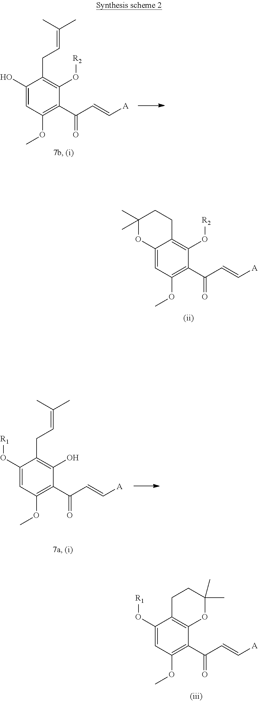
C1(O)=CC(OC)=C(C(C=C[A])=O)C(O[R2])=C1CC=C(C)C.C12=CC(OC)=C(C(C=C[A])=O)C(O[R2])=C1CCC(C)(C)O2.C1(O[R1])=CC(OC)=C(C(C=C[A])=O)C(O)=C1CC=C(C)C.C1(O[R1])=CC(OC)=C(C(C=C[A])=O)C2=C1CCC(C)(C)O2
